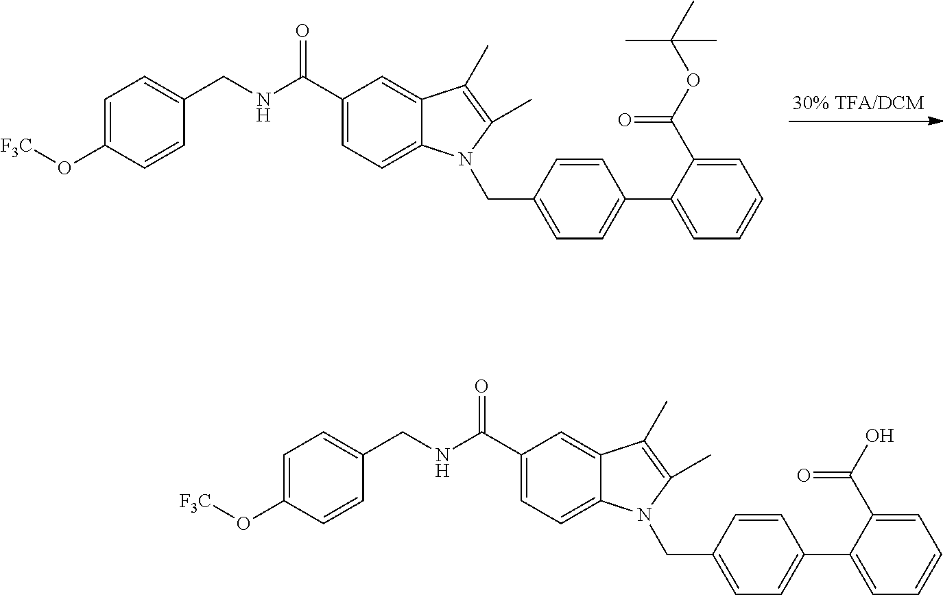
C1(C(=O)NCC2=CC=C(O[F3C])C=C2)=CC=C2C(=C1)C(C)=C(C)N2CC1=CC=C(C2=CC=CC=C2C(OC(C)(C)C)=O)C=C1.C1(C(=O)NCC2=CC=C(O[F3C])C=C2)=CC=C2C(=C1)C(C)=C(C)N2CC1=CC=C(C2=CC=CC=C2C(O)=O)C=C1
